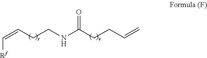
C(=CCCNC(CCC=C)=O)[Rf]
